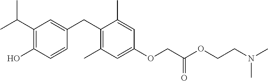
C1(C(C)C)=C(O)C=CC(CC2=C(C)C=C(OCC(OCCN(C)C)=O)C=C2C)=C1
